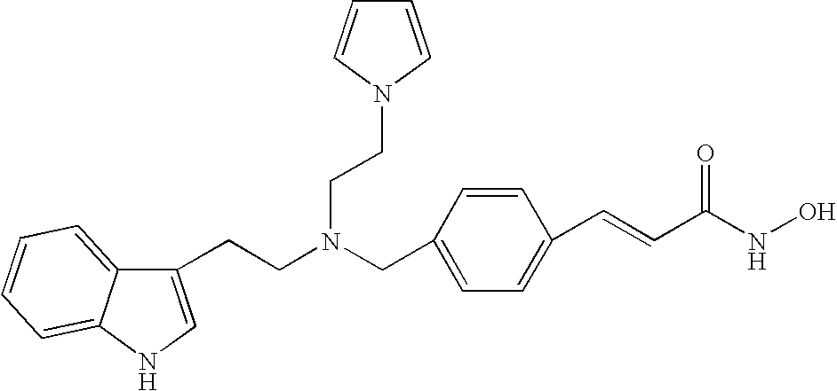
C1(CCN(CC2=CC=C(C=CC(=O)NO)C=C2)CCN2C=CC=C2)=CNC2=CC=CC=C12
